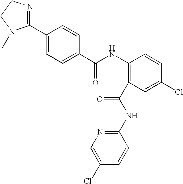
C1(C2=NCCN2C)=CC=C(C(=O)NC2=C(C(NC3=NC=C(Cl)C=C3)=O)C=C(Cl)C=C2)C=C1
